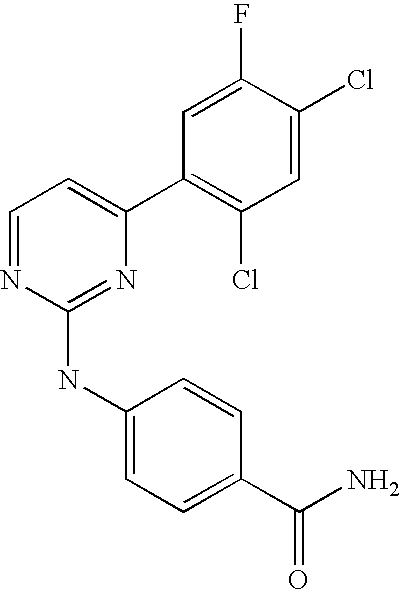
C1(C2=CC=NC(NC3=CC=C(C(N)=O)C=C3)=N2)=C(Cl)C=C(Cl)C(F)=C1
